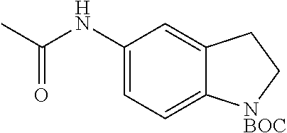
C1(NC(C)=O)=CC=C2C(=C1)CC[NBOC]2
